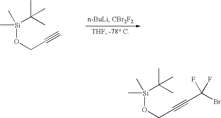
C[Si](C)(OCC#C)C(C)(C)C.C[Si](C)(OCC#CC(Br)(F)F)C(C)(C)C
